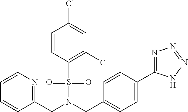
C1=CC(S(=O)(=O)N(CC2=CC=C(C3=NN=NN3)C=C2)CC2=NC=CC=C2)=C(Cl)C=C1Cl
